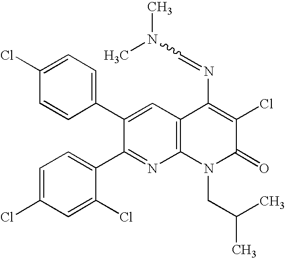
C1=CC(C2=CC3=C(N=C2C2=CC=C(Cl)C=C2Cl)N(CC(C)C)C(=O)C(Cl)=C3N=CN(C)C)=CC=C1Cl
